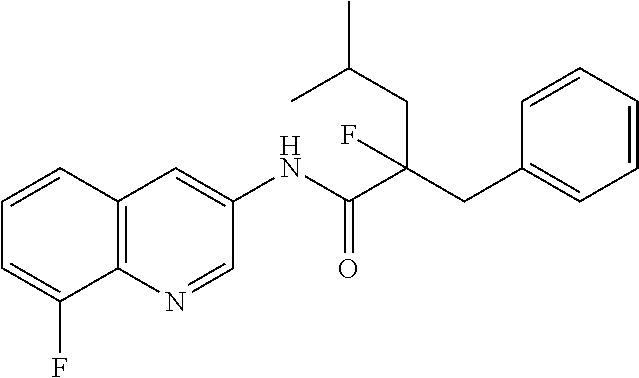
C12=C(C=CC=C1F)C=C(NC(C(CC(C)C)(F)CC1=CC=CC=C1)=O)C=N2
